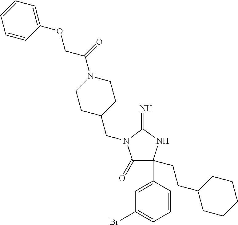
C1(=O)C(CCC2CCCCC2)(C2=CC(Br)=CC=C2)NC(=N)N1CC1CCN(C(COC2=CC=CC=C2)=O)CC1
